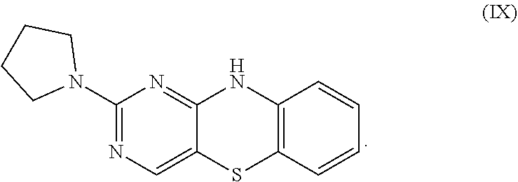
C1(N2CCCC2)=NC=C2C(=N1)NC1=C(S2)C=CC=C1
